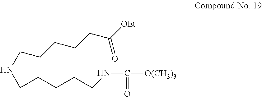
C(NCCCCCNC([O(CH3)3])=O)CCCCC([OEt])=O
